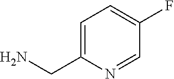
C1=C(CN)N=CC(F)=C1
